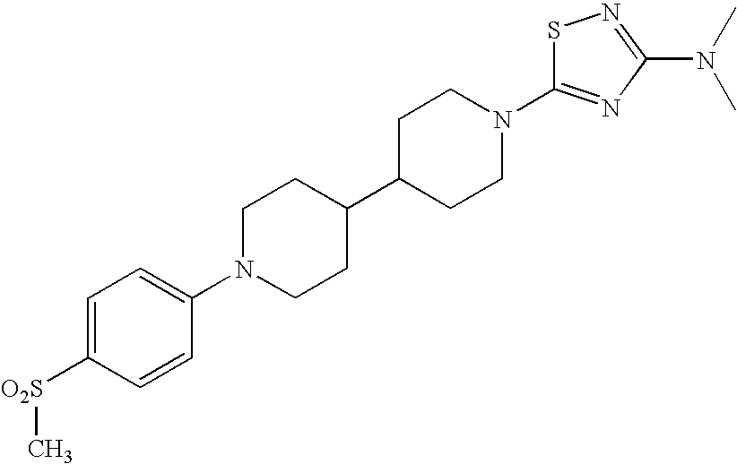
C1=C([O2S]C)C=CC(N2CCC(C3CCN(C4=NC(N(C)C)=NS4)CC3)CC2)=C1
